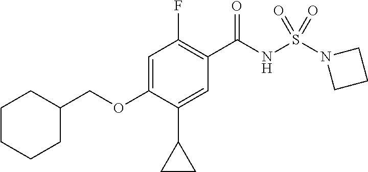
C1=C(OCC2CCCCC2)C(C2CC2)=CC(C(NS(N2CCC2)(=O)=O)=O)=C1F
